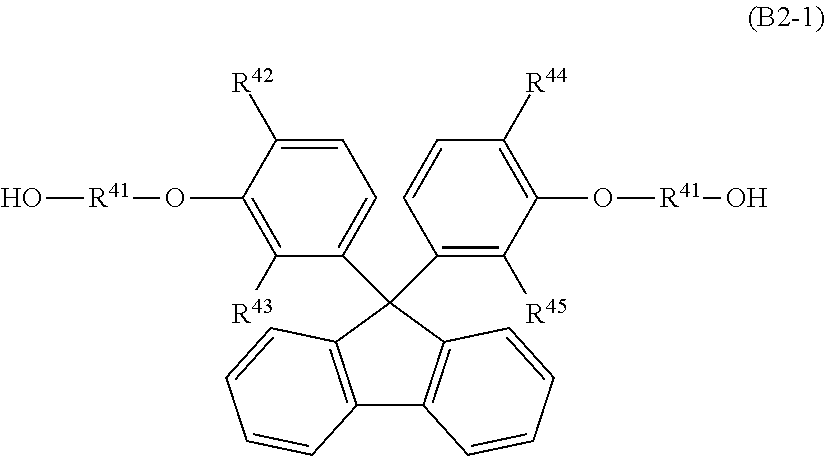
C12=C(C(C3=C([R45])C(O[R41]O)=C([R44])C=C3)(C3=CC=C([R42])C(O[R41]O)=C3[R43])C3=C1C=CC=C3)C=CC=C2
